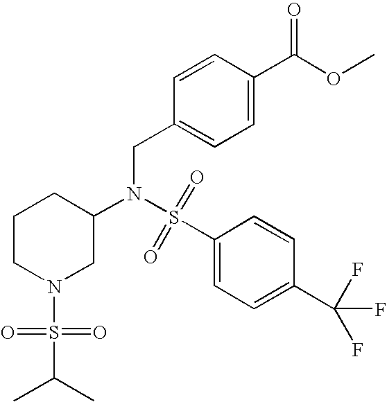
N(CC1=CC=C(C(=O)OC)C=C1)(S(C1=CC=C(C(F)(F)F)C=C1)(=O)=O)C1CCCN(S(C(C)C)(=O)=O)C1
